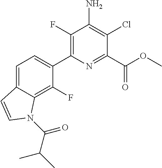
C1=C2C(=C(F)C(C3=C(F)C(N)=C(Cl)C(C(OC)=O)=N3)=C1)N(C(C(C)C)=O)C=C2
